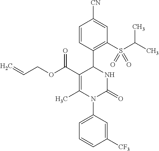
C1=CC(C2C(C(OCC=C)=O)=C(C)N(C3=CC=CC([CF3])=C3)C(=O)N2)=C(S(C(C)C)(=O)=O)C=C1[CN]
